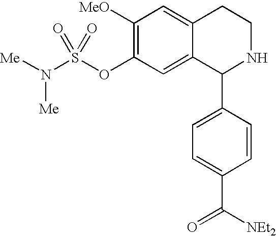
C1([MeO])=C(OS(N([Me])[Me])(=O)=O)C=C2C(=C1)CCNC2C1=CC=C(C(=O)[NEt2])C=C1
